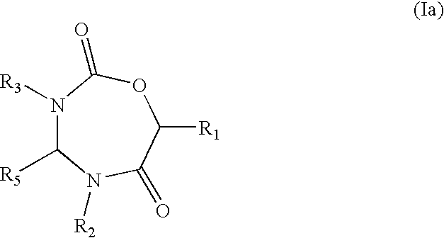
N1([R3])C([R5])N([R2])C(=O)C([R1])OC1=O
